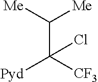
C(C([CF3])([Pyd])Cl)([Me])[Me]
